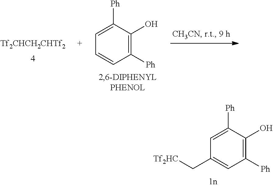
[Tf2CHCH2CHTf2].C1([Ph])=C(O)C([Ph])=CC=C1.C1([Ph])=C(O)C([Ph])=CC(C[Tf2HC])=C1
